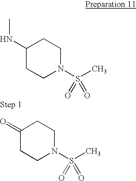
C1(NC)CCN(S(C)(=O)=O)CC1.C1(=O)CCN(S(C)(=O)=O)CC1
